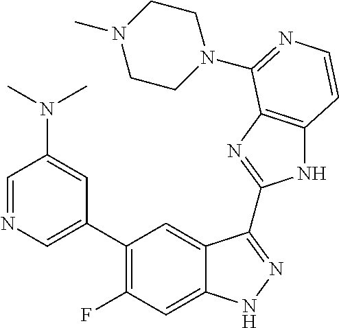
C1=C(C2=C(F)C=C3C(=C2)C(C2=NC4=C(N2)C=CN=C4N2CCN(C)CC2)=NN3)C=C(N(C)C)C=N1
